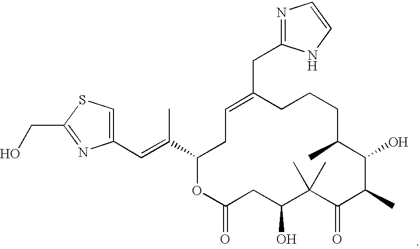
C(C1=CCC(C(C)=CC2=CSC(CO)=N2)OC(=O)CC(O)C(C)(C)C(=O)C(C)C(O)C(C)CCC1)C1=NC=CN1
